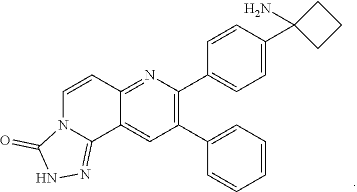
C12=CC(C3=CC=CC=C3)=C(C3=CC=C(C4(N)CCC4)C=C3)N=C1C=CN1C2=NNC1=O
